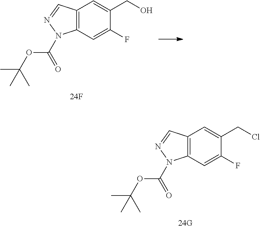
C12=C(C=C(F)C(CCl)=C1)N(C(OC(C)(C)C)=O)N=C2.C12=C(C=C(F)C(CO)=C1)N(C(OC(C)(C)C)=O)N=C2
